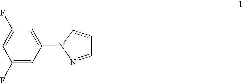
C1(F)=CC(N2N=CC=C2)=CC(F)=C1
